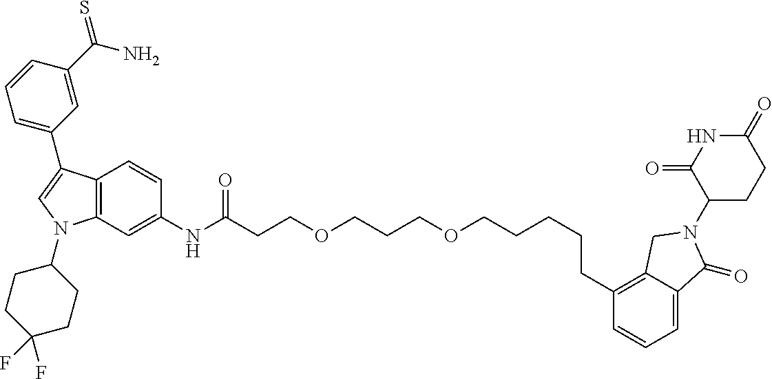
C12=C(C=C(NC(CCOCCCOCCCCCC3=C4C(=CC=C3)C(=O)N(C3CCC(=O)NC3=O)C4)=O)C=C1)N(C1CCC(F)(F)CC1)C=C2C1=CC=CC(C(N)=S)=C1
